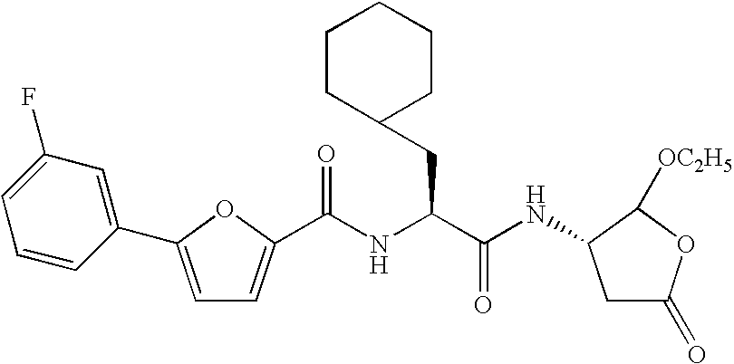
C1C(=O)OC([OC2H5])C1NC(C(NC(=O)C1=CC=C(C2=CC(F)=CC=C2)O1)CC1CCCCC1)=O
